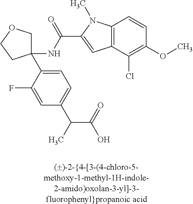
C1(NC(=O)C2=CC3=C(N2C)C=CC(OC)=C3Cl)(C2=CC=C(C(C(=O)O)C)C=C2F)COCC1
